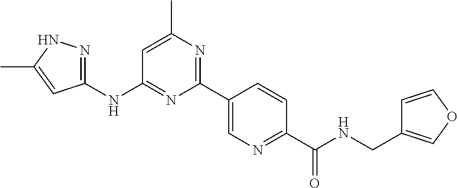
C1(C2=CN=C(C(NCC3=COC=C3)=O)C=C2)=NC(C)=CC(NC2=NNC(C)=C2)=N1
